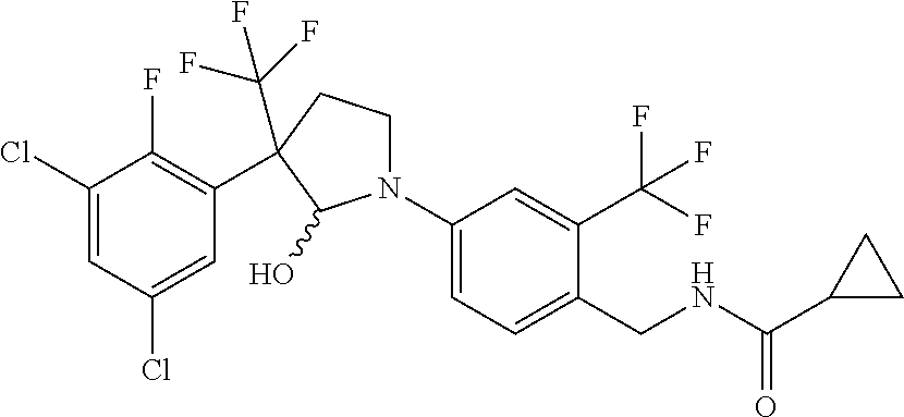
C1N(C2=CC=C(CNC(C3CC3)=O)C(C(F)(F)F)=C2)C(O)C(C2=C(F)C(Cl)=CC(Cl)=C2)(C(F)(F)F)C1
